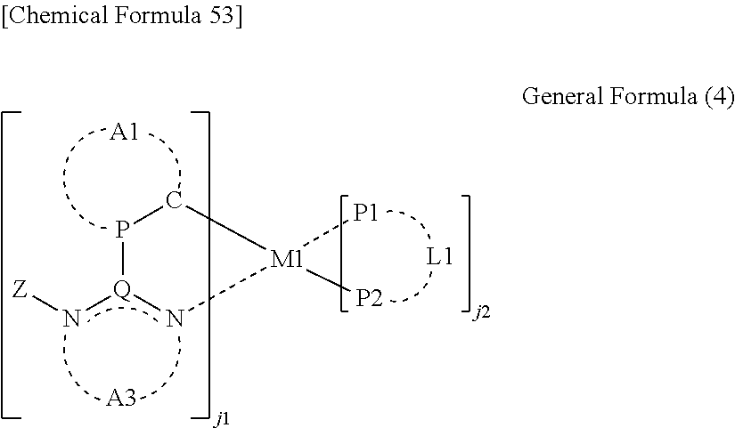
P1[Q](N[Z])N[M1]([P1])([P2])C1.[A1].[A3]
